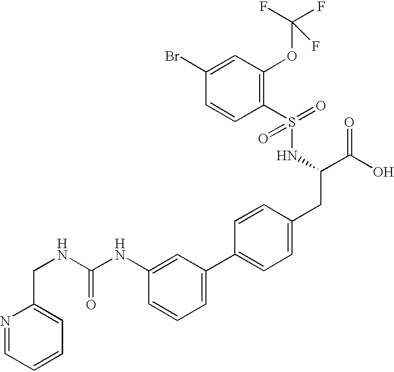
N1=CC=CC=C1CNC(NC1=CC(C2=CC=C(CC(C(O)=O)NS(=O)(=O)C3=C(OC(F)(F)F)C=C(Br)C=C3)C=C2)=CC=C1)=O
